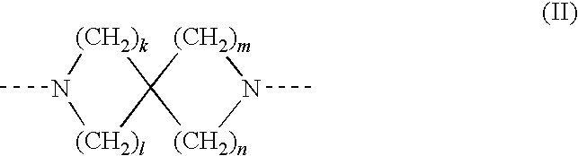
N1(C)[(CH2)l]C2([(CH2)k]1)[(CH2)m]N(C)[(CH2)n]2
